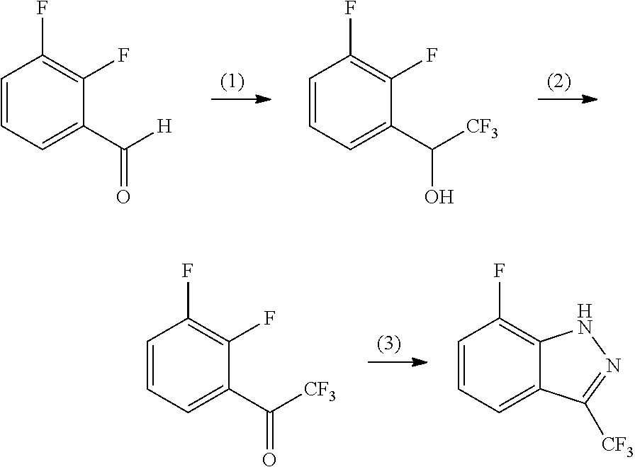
C1=CC=C(C(=O)[CF3])C(F)=C1F.C1=CC=C2C(=C1F)NN=C2[CF3].C1=CC=C(C([H])=O)C(F)=C1F.C1=CC=C(C(O)[CF3])C(F)=C1F
